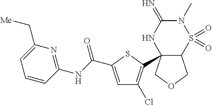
C12C(C3=C(Cl)C=C(C(NC4=NC(C[Me])=CC=C4)=O)S3)(COC1)NC(=N)N(C)S2(=O)=O
